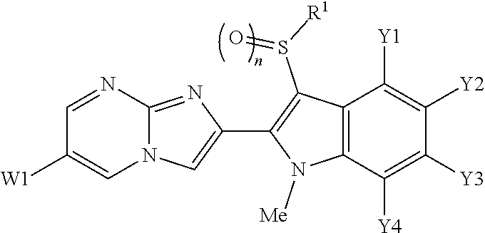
N12C(=NC(C3=C(S([R1])=O)C4=C(N3[Me])C([Y4])=C([Y3])C([Y2])=C4[Y1])=C1)N=CC([W1])=C2
